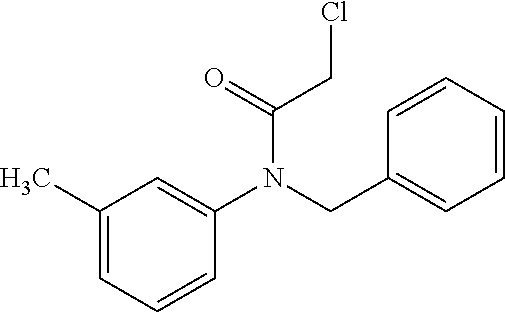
C1(C)=CC=CC(N(CC2=CC=CC=C2)C(CCl)=O)=C1
